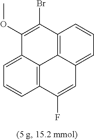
C12=C3C(=CC=C1)C=C(F)C1=C3C(=CC=C1)C(OC)=C2Br
